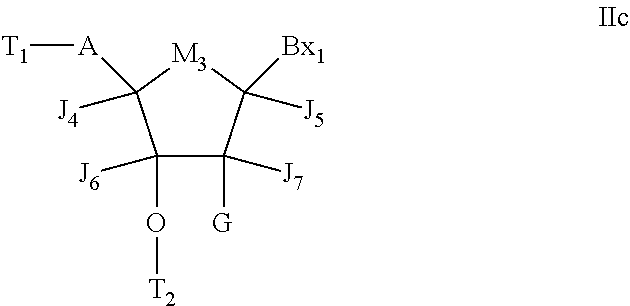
C1([J6])(O[T2])C([G])([J7])C([J5])([Bx1])[M3]C1([J4])[A][T1]
